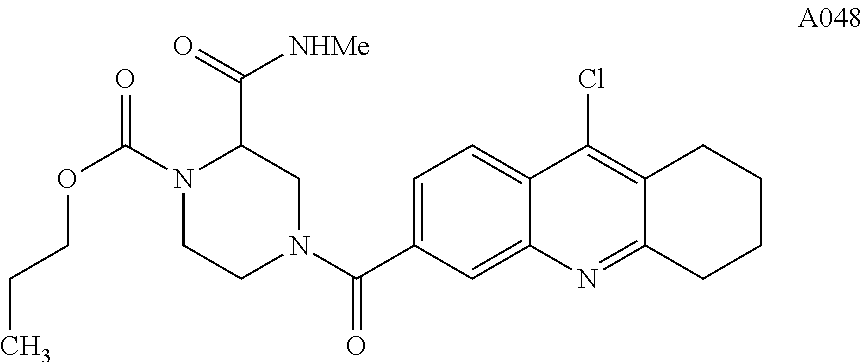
C1=C(C(N2CC(C([NHMe])=O)N(C(=O)OCCC)CC2)=O)C=C2C(=C1)C(Cl)=C1C(=N2)CCCC1
